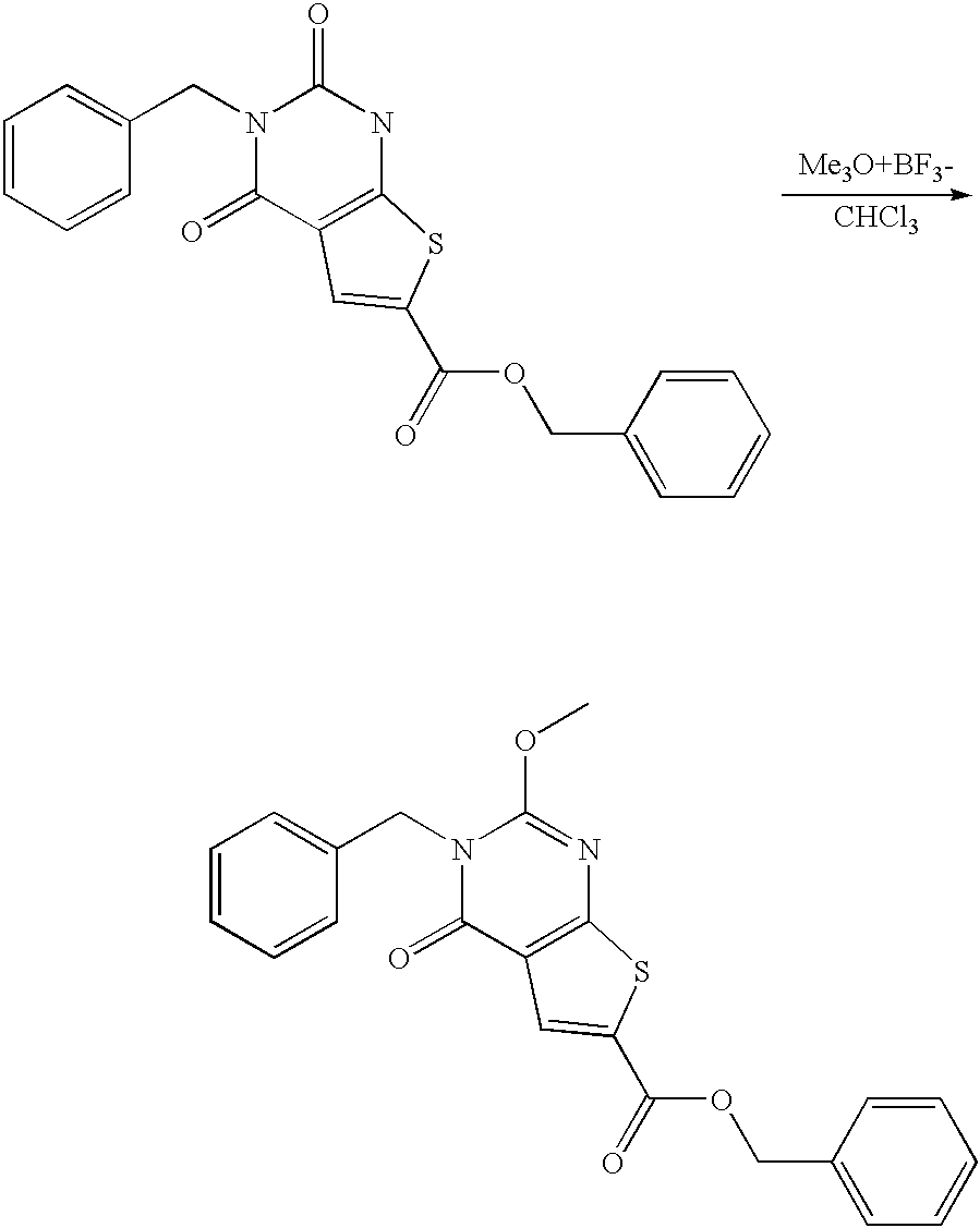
C1=CC=CC(CN2C(=O)C3=C(NC2=O)SC(C(OCC2=CC=CC=C2)=O)=C3)=C1.[CHCl3].C1=CC=CC(CN2C(=O)C3=C(N=C2OC)SC(C(OCC2=CC=CC=C2)=O)=C3)=C1
